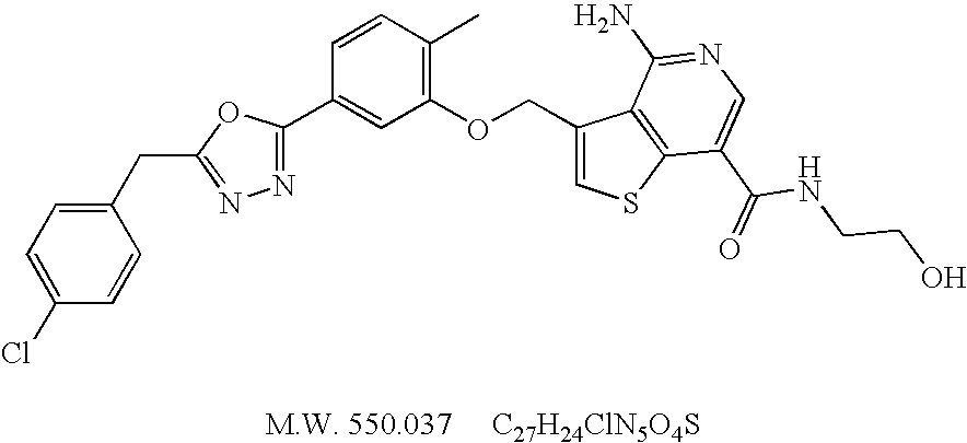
C1(CC2=NN=C(C3=CC(OCC4=CSC5=C4C(N)=NC=C5C(NCCO)=O)=C(C)C=C3)O2)=CC=C(Cl)C=C1
